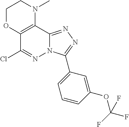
C1OC2=C(N(C)C1)C1=NN=C(C3=CC=CC(OC(F)(F)F)=C3)N1N=C2Cl
